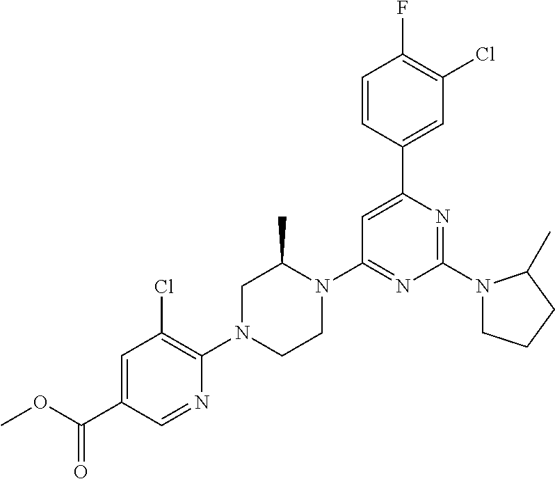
C1=C(C(OC)=O)C=NC(N2CCN(C3=NC(N4CCCC4C)=NC(C4=CC(Cl)=C(F)C=C4)=C3)C(C)C2)=C1Cl
